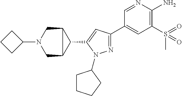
N1=C(C2=CC(S(=O)(C)=O)=C(N)N=C2)C=C(C2C3CN(C4CCC4)CC23)N1C1CCCC1
